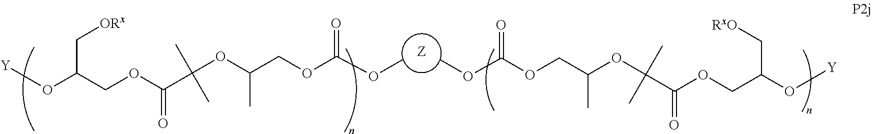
[Y]OC(COC(=O)C(OC(COC(OC)=O)C)(C)C)C[ORx].COC(OCC(OC(C(OCC(O[Y])C[RxO])=O)(C)C)C)=O.[Z]
